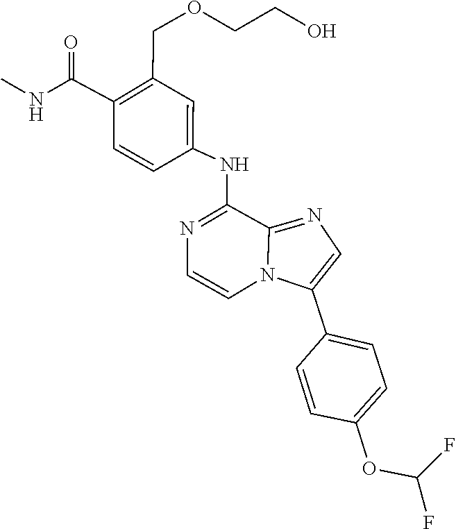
C1=CN2C(C3=CC=C(OC(F)F)C=C3)=CN=C2C(NC2=CC(COCCO)=C(C(=O)NC)C=C2)=N1
